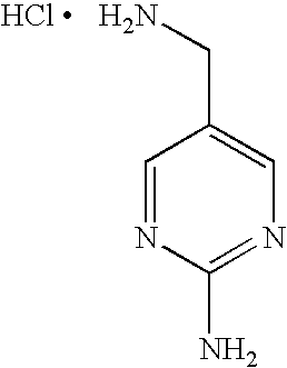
C1=NC(N)=NC=C1CN
